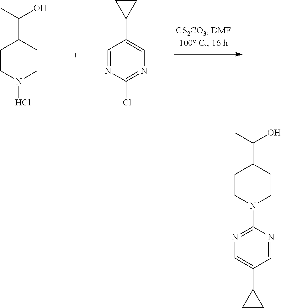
C1CN(Cl)CCC1C(C)O.C1=NC(Cl)=NC=C1C1CC1.C1=NC(N2CCC(C(C)O)CC2)=NC=C1C1CC1
